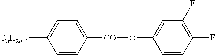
C1=CC([CO]OC2=CC(F)=C(F)C=C2)=CC=C1[CnH2n+1]
